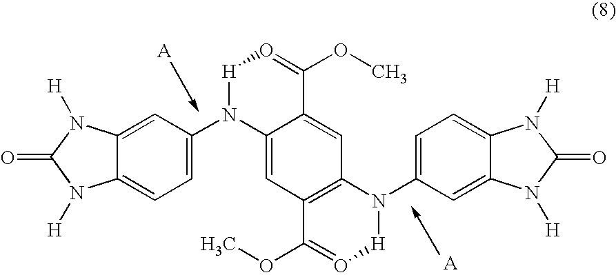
C12=CC=C(N3C4=CC5=C(C=C4C(OC)=O[H]3)N(C3=CC=C4C(=C3)N([H])C(=O)N4[H])[H]O=C5OC)C=C1N([H])C(=O)N2[H]
